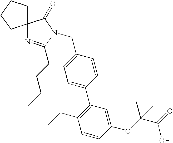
C1=C(C2=C(CC)C=CC(OC(C)(C(O)=O)C)=C2)C=CC(CN2C(CCCC)=NC3(C2=O)CCCC3)=C1
